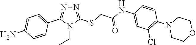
N1=C(SCC(NC2=CC(Cl)=C(N3CCOCC3)C=C2)=O)N(CC)C(C2=CC=C(N)C=C2)=N1
